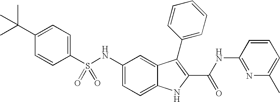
C1(C(C)(C)C)=CC=C(S(NC2=CC=C3C(=C2)C(C2=CC=CC=C2)=C(C(NC2=NC(C)=CC=C2)=O)N3)(=O)=O)C=C1
